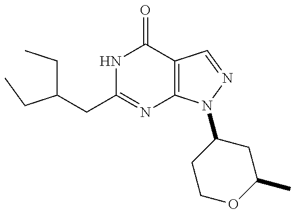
C(CC1=NC2=C(C(=O)N1)C=NN2C1CCOC(C)C1)(CC)CC
